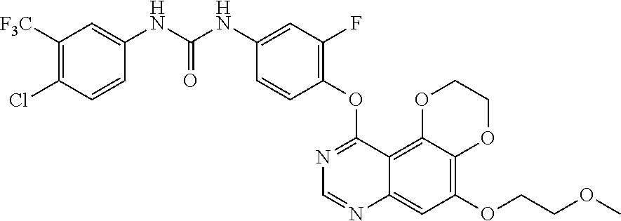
C12=C(OCCOC)C=C3C(=C1OCCO2)C(OC1=C(F)C=C(NC(NC2=CC([F3C])=C(Cl)C=C2)=O)C=C1)=NC=N3
